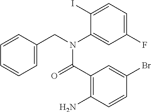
C1=CC=CC=C1CN(C1=CC(F)=CC=C1I)C(C1=C(N)C=CC(Br)=C1)=O
